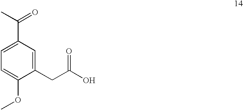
C1=C(C(=O)C)C=C(CC(=O)O)C(OC)=C1
